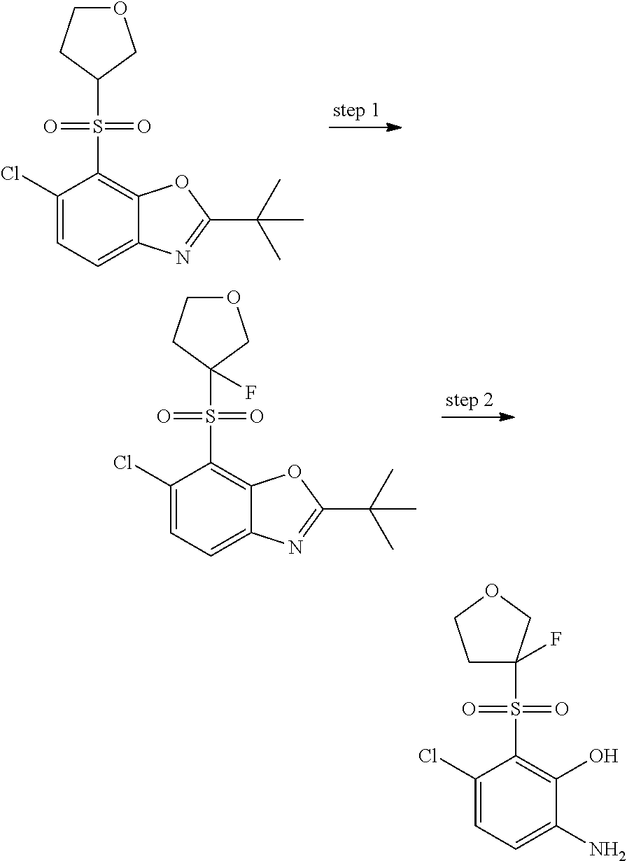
C1(Cl)=CC=C2C(=C1S(=O)(=O)C1COCC1)OC(C(C)(C)C)=N2.C1(Cl)=CC=C2C(=C1S(=O)(=O)C1(F)COCC1)OC(C(C)(C)C)=N2.C1(Cl)=CC=C(N)C(O)=C1S(=O)(=O)C1(F)CCOC1
